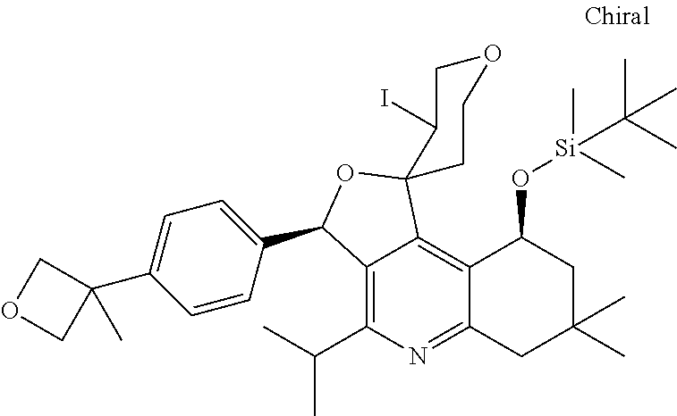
C12=C(C(C)C)N=C3C(=C1C1(OC2C2=CC=C(C4(C)COC4)C=C2)CCOCC1I)C(O[Si](C(C)(C)C)(C)C)CC(C)(C)C3
